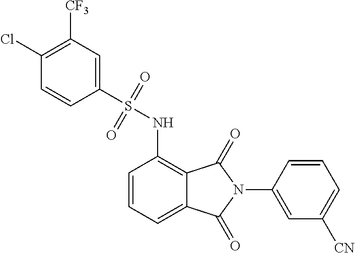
C1=CC=C2C(=C1NS(=O)(=O)C1=CC([CF3])=C(Cl)C=C1)C(=O)N(C1=CC([CN])=CC=C1)C2=O
